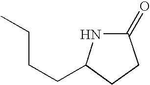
C1(=O)NC(CCCC)CC1
